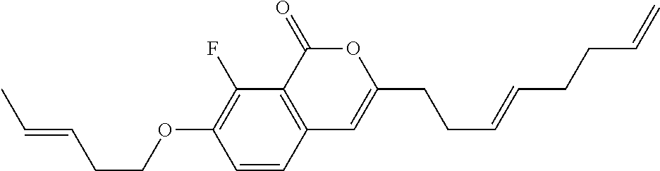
C1=CC2=C(C(F)=C1OCCC=CC)C(=O)OC(CCC=CCCC=C)=C2
